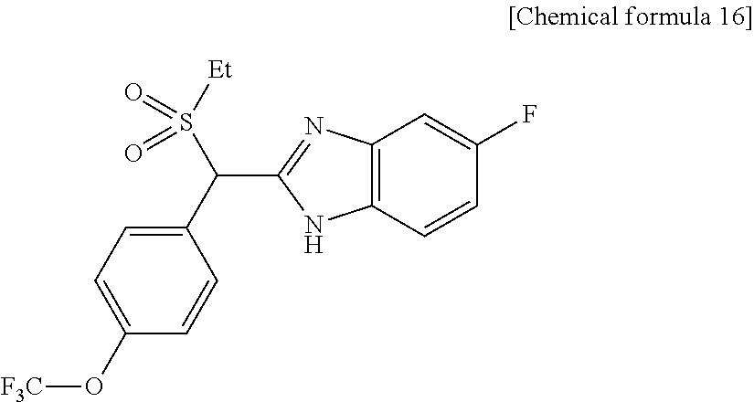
C12=C(C=CC(F)=C1)NC(C(S([Et])(=O)=O)C1=CC=C(O[F3C])C=C1)=N2
